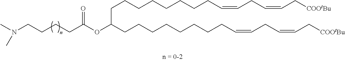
C(CCCCCCCC=CCC=CC[COOtBu])C(CCCCCCCCC=CCC=CC[COOtBu])OC(CCCCN(C)C)=O
